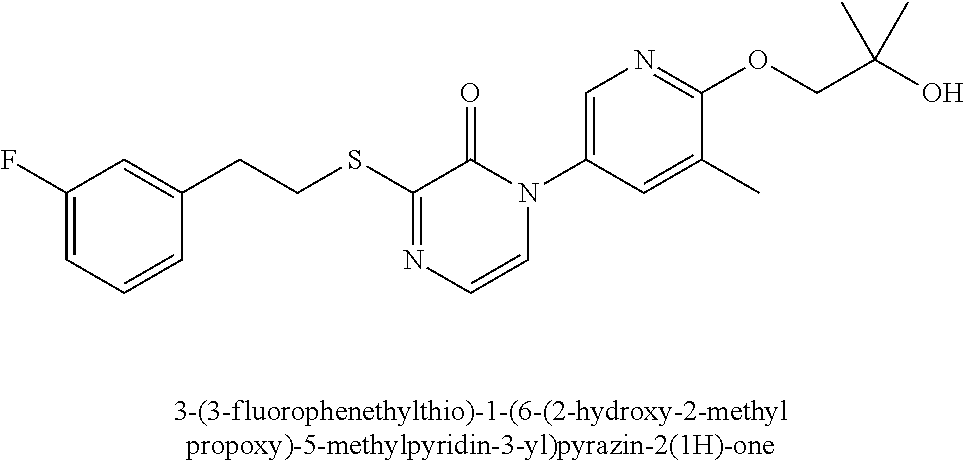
C(SC1=NC=CN(C2=CN=C(OCC(O)(C)C)C(C)=C2)C1=O)CC1=CC(F)=CC=C1
